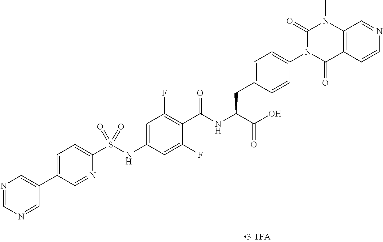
C12=C(C=CN=C1)C(=O)N(C1=CC=C(CC(C(=O)O)NC(=O)C3=C(F)C=C(NS(C4=CC=C(C5=CN=CN=C5)C=N4)(=O)=O)C=C3F)C=C1)C(=O)N2C
